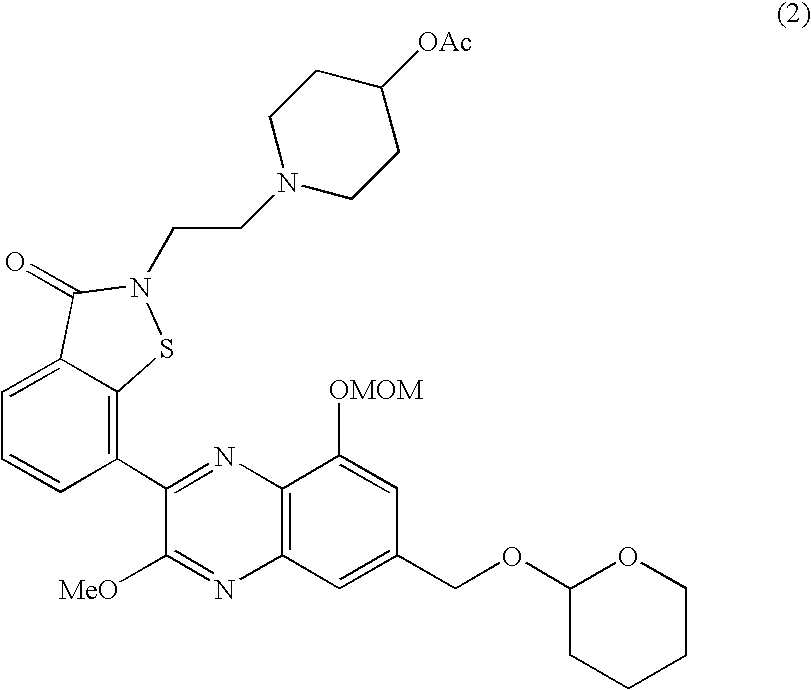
C1=C2C(=C(C3=NC4=C(N=C3[MeO])C=C(COC3CCCCO3)C=C4[OMOM])C=C1)SN(CCN1CCC([OAc])CC1)C2=O
